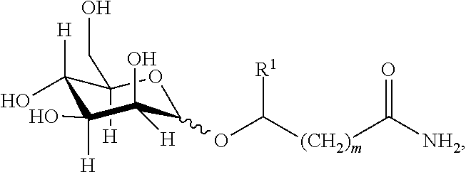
C1([H])(CO)C([H])(O)C(O)([H])C([H])(O)C(OC([(CH2)m]C([NH2])=O)[R1])O1
